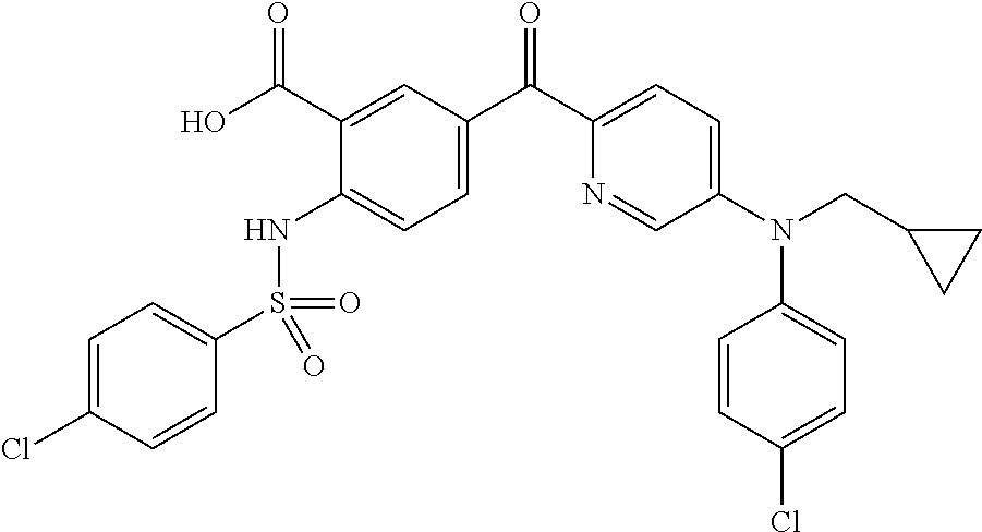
C1=C(Cl)C=CC(S(=O)(NC2=CC=C(C(C3=CC=C(N(CC4CC4)C4=CC=C(Cl)C=C4)C=N3)=O)C=C2C(O)=O)=O)=C1
